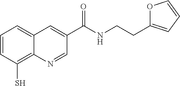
C1=CC(S)=C2C(=C1)C=C(C(NCCC1=CC=CO1)=O)C=N2
